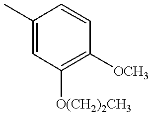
C1(C)=CC([O(CH2)2CH3])=C([OCH3])C=C1
